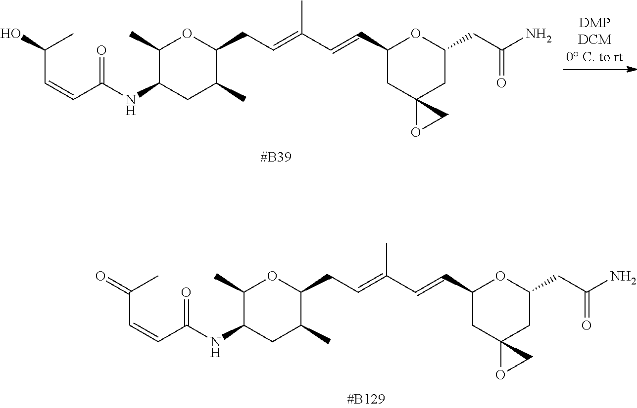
C1(C)C(NC(C=CC(O)C)=O)CC(C)C(CC=C(C=CC2CC3(CC(CC(N)=O)O2)OC3)C)O1.C1(C)C(NC(C=CC(=O)C)=O)CC(C)C(CC=C(C=CC2CC3(CC(CC(N)=O)O2)OC3)C)O1
